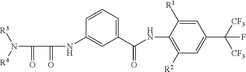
C1(C(NC2=C([R2])C=C(C([CF3])([CF3])F)C=C2[R1])=O)=CC=CC(NC(=O)C(=O)N([R4])[R3])=C1
